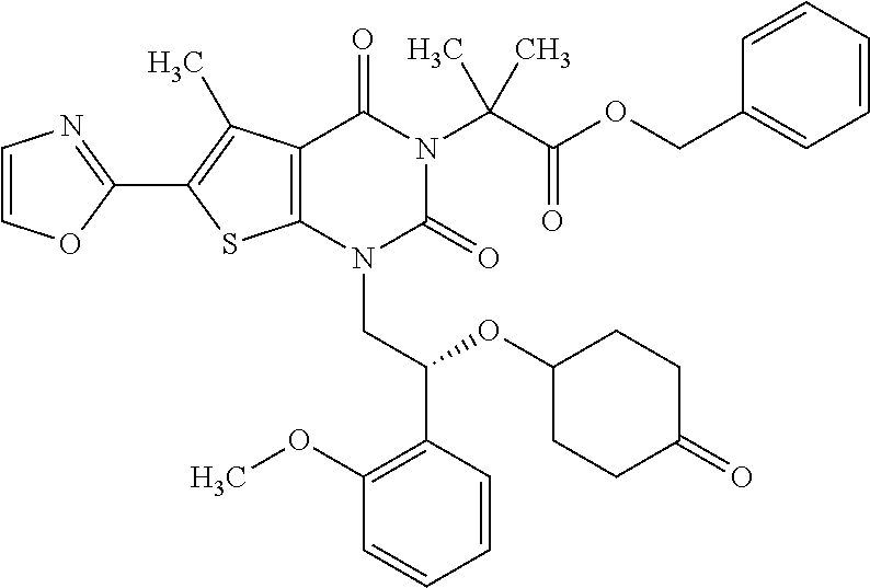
C12=C(C(C)=C(C3=NC=CO3)S1)C(=O)N(C(C(=O)OCC1=CC=CC=C1)(C)C)C(=O)N2CC(C1=C(OC)C=CC=C1)OC1CCC(=O)CC1
